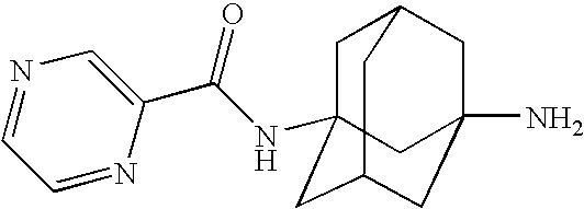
C1=NC(C(NC23CC4CC(N)(CC(C2)C4)C3)=O)=CN=C1
